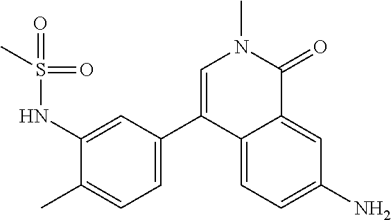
C1(C)=CC=C(C2=CN(C)C(=O)C3=CC(N)=CC=C23)C=C1NS(=O)(=O)C
